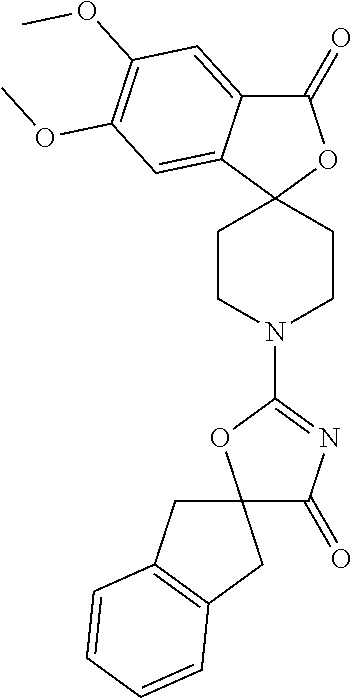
C1(=O)C2=CC(OC)=C(OC)C=C2C2(O1)CCN(C1=NC(=O)C3(O1)CC1=C(C3)C=CC=C1)CC2
